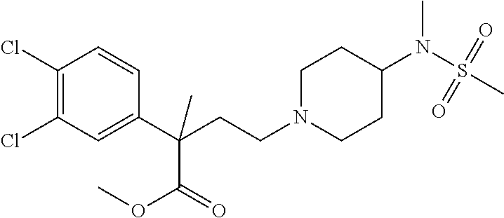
C1(Cl)=C(Cl)C=C(C(CCN2CCC(N(S(C)(=O)=O)C)CC2)(C(OC)=O)C)C=C1
